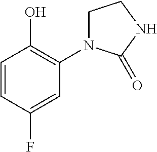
C1=CC(O)=C(N2CCNC2=O)C=C1F
